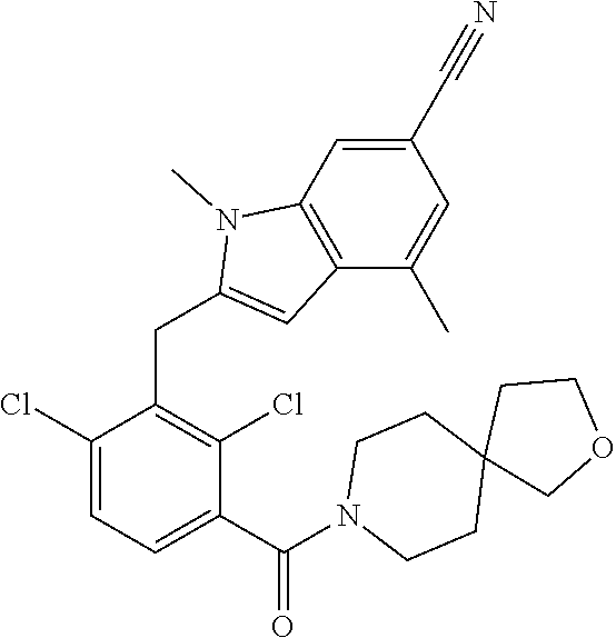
C1(Cl)=CC=C(C(=O)N2CCC3(CC2)COCC3)C(Cl)=C1CC1=CC2=C(N1C)C=C(C#N)C=C2C
